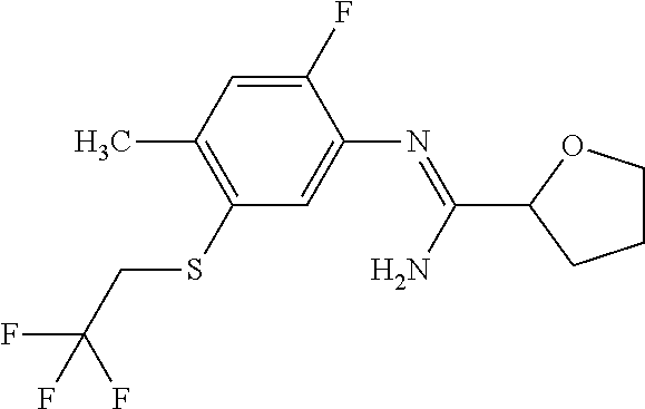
C1(SCC(F)(F)F)=C(C)C=C(F)C(N=C(N)C2CCCO2)=C1
